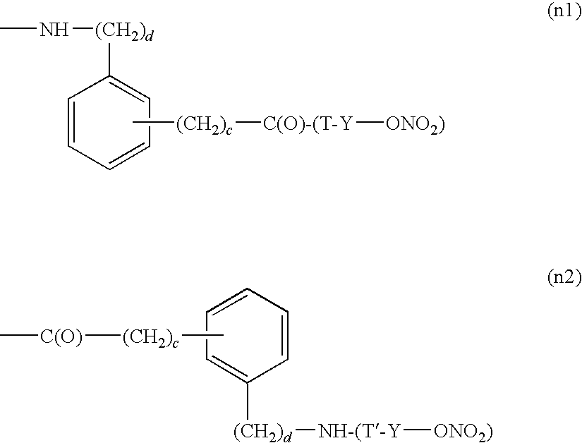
C1=CC=CC=C1[(CH2)d]NC.C[(CH2)c][C(O)-(T-Y][ONO2)].C1=CC=CC=C1[(CH2)d][NH-(T-Y][ONO2)].C[(CH2)c][C(O)]C
